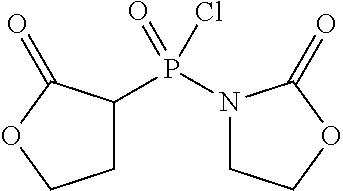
C1C(P(N2CCOC2=O)(=O)Cl)C(=O)OC1
